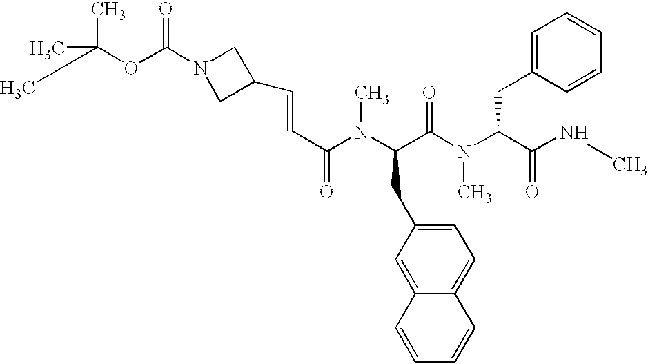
CC(OC(N1CC(C=CC(=O)N(C(C(N(C(C(NC)=O)CC2=CC=CC=C2)C)=O)CC2=CC=C3C(=C2)C=CC=C3)C)C1)=O)(C)C
